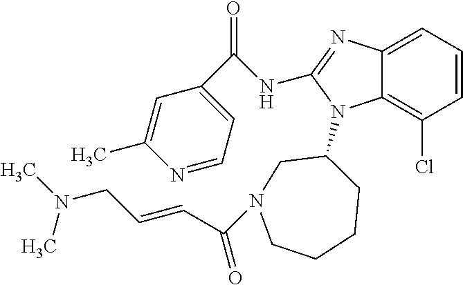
C1=C2C(=C(Cl)C=C1)N(C1CN(C(C=CCN(C)C)=O)CCCC1)C(NC(C1=CC=NC(C)=C1)=O)=N2
